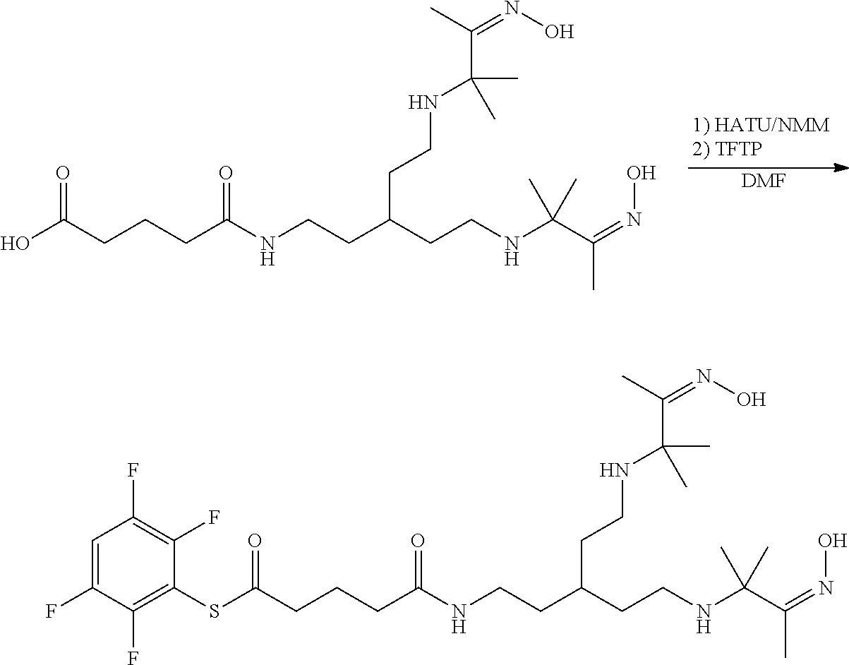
[DMF].N(CCC(CCNC(C(=NO)C)(C)C)CCNC(C(C)=NO)(C)C)C(CCCC(O)=O)=O.N(CCC(CCNC(C(=NO)C)(C)C)CCNC(C(C)=NO)(C)C)C(CCCC(SC1=C(F)C(F)=CC(F)=C1F)=O)=O
